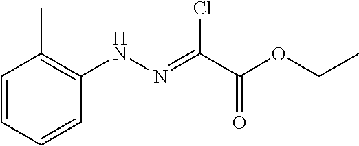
C1=CC=CC(NN=C(C(OCC)=O)Cl)=C1C
